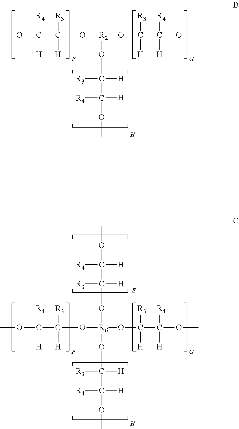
C(O[R2](OC(C(OC)([R4])[H])([R3])[H])OC(C(OC)([H])[R4])([H])[R3])(C(OC)([R4])[H])([R3])[H].C(O[R6](OC(C(OC)([R4])[H])([R3])[H])(OC(C(OC)([H])[R4])([H])[R3])OC(C(OC)([H])[R4])([H])[R3])(C(OC)([R4])[H])([R3])[H]
